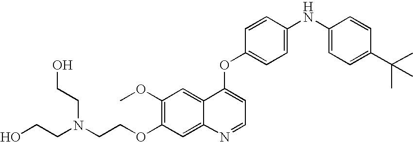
C1=CC(OC2=CC=NC3=CC(OCCN(CCO)CCO)=C(OC)C=C23)=CC=C1NC1=CC=C(C(C)(C)C)C=C1
